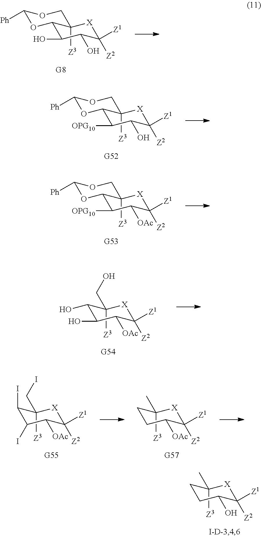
C12([Z3])COC([Ph])OC1C(O)C(O)C([Z1])([Z2])[X]2.C12([Z3])COC([Ph])OC1C([OPG10])C(O)C([Z1])([Z2])[X]2.C12([Z3])COC([Ph])OC1C([OPG10])C([OAc])C([Z1])([Z2])[X]2.C1([Z3])(CI)C(I)C(I)C([OAc])C([Z1])([Z2])[X]1.C1([Z3])(C)CCC([OAc])C([Z1])([Z2])[X]1.C1([Z3])(C)CCC(O)C([Z1])([Z2])[X]1.C1([Z3])(CO)C(O)C(O)C([OAc])C([Z1])([Z2])[X]1
